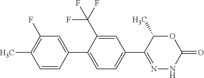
C1(C)=C(F)C=C(C2=CC=C(C3=NNC(=O)OC3C)C=C2C(F)(F)F)C=C1
